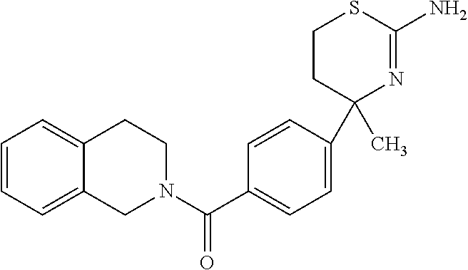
C1=CC=C2C(=C1)CCN(C(C1=CC=C(C3(C)N=C(N)SCC3)C=C1)=O)C2
